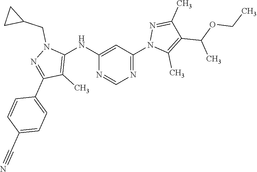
C1(NC2=C(C)C(C3=CC=C(C#N)C=C3)=NN2CC2CC2)=CC(N2C(C)=C(C(OCC)C)C(C)=N2)=NC=N1
